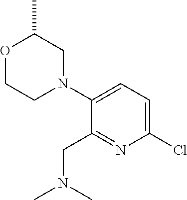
O1CCN(C2=CC=C(Cl)N=C2CN(C)C)CC1C
